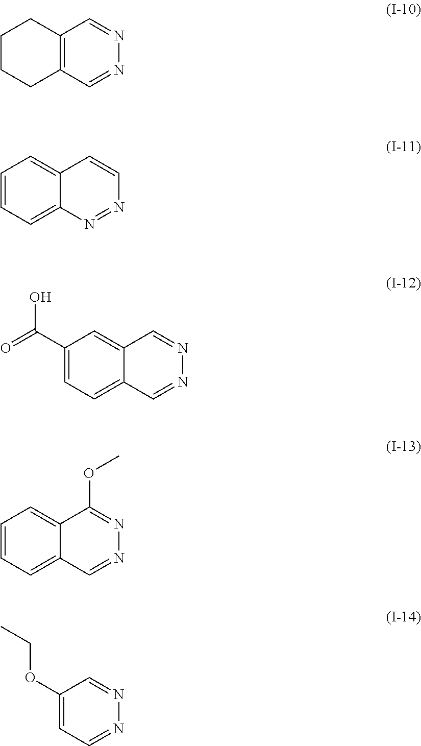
C1CCC2=C(C1)C=NN=C2.C1=CC=C2C(=C1)C=CN=N2.C1(C(=O)O)=CC=C2C(=C1)C=NN=C2.C1=CC=C2C(=C1)C(OC)=NN=C2.C1=C(OCC)C=NN=C1
